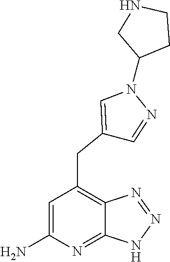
C1=C(N)N=C2C(=C1CC1=CN(C3CCNC3)N=C1)N=NN2
